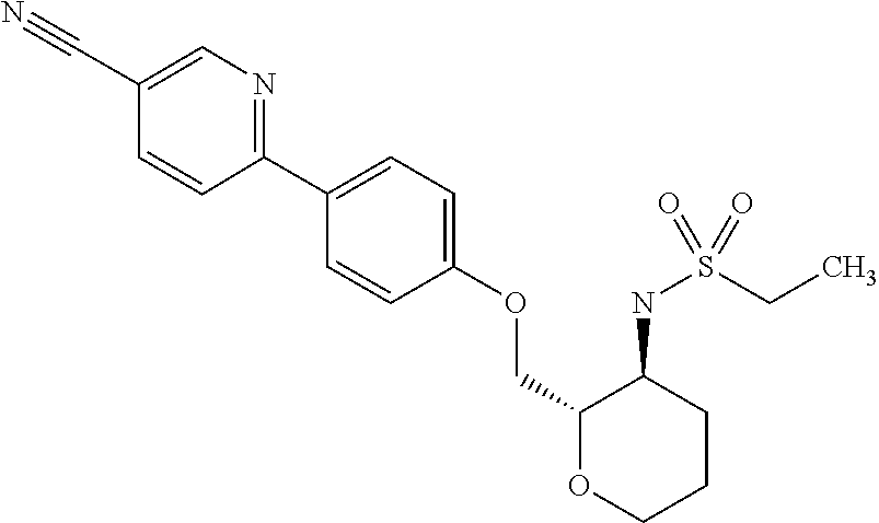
C1(C2=CC=C(OCC3OCCCC3NS(CC)(=O)=O)C=C2)=NC=C(C#N)C=C1
